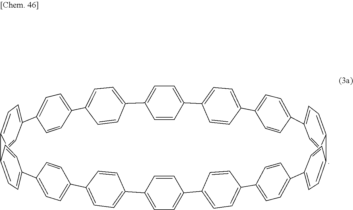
C1=CC2=CC=C1C1=CC=C(C3=CC=C(C4=CC=C(C5=CC=C(C=C5)C5=CC=C(C6=CC=C(C7=CC=C(C8=CC=C(C9=CC=C(C%10=CC=C(C=C%10)C%10=CC=C(C%11=CC=C(C%12=CC=C2C=C%12)C=C%11)C=C%10)C=C9)C=C8)C=C7)C=C6)C=C5)C=C4)C=C3)C=C1
